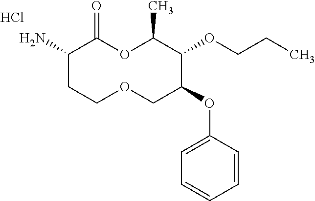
C1(N)CCOCC(OC2=CC=CC=C2)C(OCCC)C(C)OC1=O.Cl
